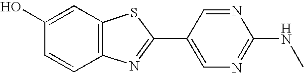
C1(O)=CC2=C(C=C1)N=C(C1=CN=C(NC)N=C1)S2
